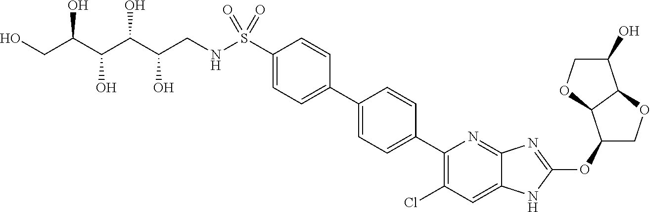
OCC(C(C(C(CNS(C1=CC=C(C2=CC=C(C3=C(Cl)C=C4C(=N3)N=C(OC3COC5C3OCC5O)N4)C=C2)C=C1)(=O)=O)O)O)O)O
